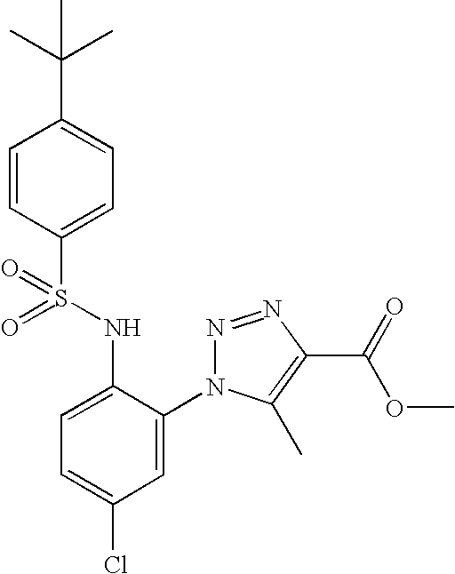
C1=CC(S(=O)(NC2=CC=C(Cl)C=C2N2N=NC(C(OC)=O)=C2C)=O)=CC=C1C(C)(C)C
